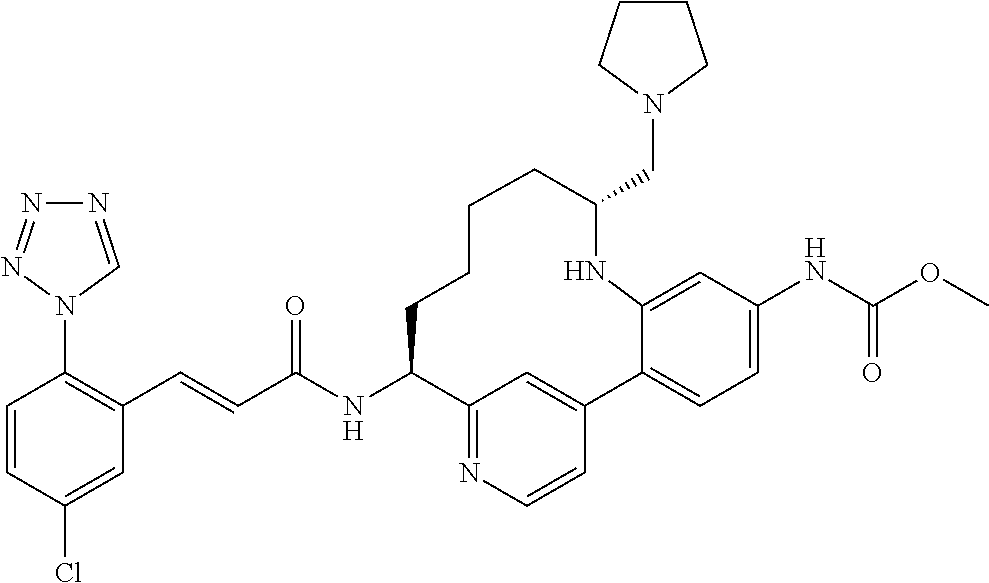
C1=CC(Cl)=CC(C=CC(NC2C3=NC=CC(=C3)C3=CC=C(NC(OC)=O)C=C3NC(CN3CCCC3)CCCC2)=O)=C1N1C=NN=N1
